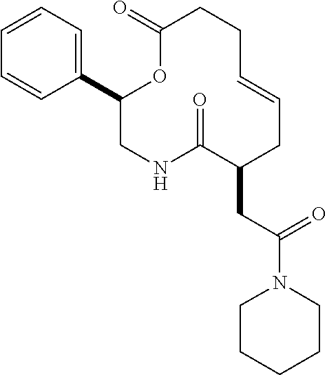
C1(C2=CC=CC=C2)CNC(=O)C(CC(N2CCCCC2)=O)CC=CCCC(=O)O1
